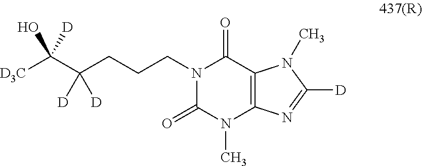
[D3C]C(C(CCCN1C(=O)N(C)C2=C(C1=O)N(C)C([D])=N2)([D])[D])(O)[D]
